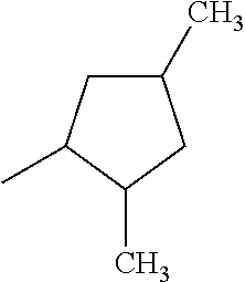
C1(C)CC(C)C(C)C1
